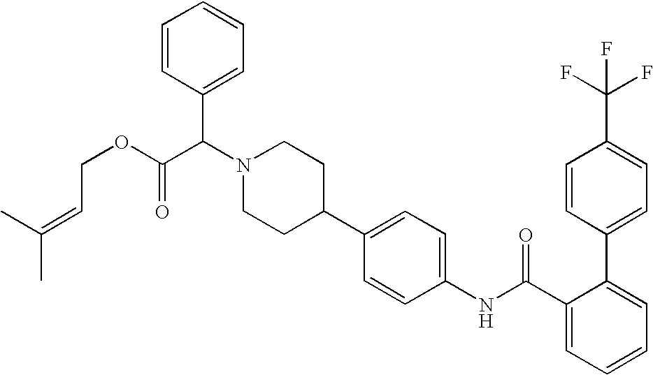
C1=C(C(F)(F)F)C=CC(C2=CC=CC=C2C(NC2=CC=C(C3CCN(C(C4=CC=CC=C4)C(OCC=C(C)C)=O)CC3)C=C2)=O)=C1
